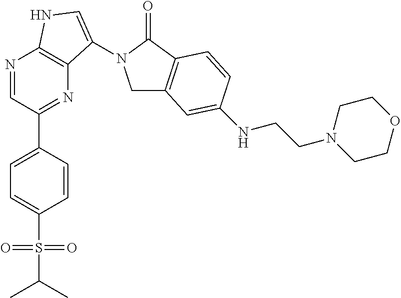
N1=CC(C2=CC=C(S(=O)(=O)C(C)C)C=C2)=NC2=C1NC=C2N1CC2=C(C1=O)C=CC(NCCN1CCOCC1)=C2
